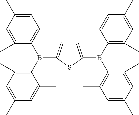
C1=C(B(C2=C(C)C=C(C)C=C2C)C2=C(C)C=C(C)C=C2C)SC(B(C2=C(C)C=C(C)C=C2C)C2=C(C)C=C(C)C=C2C)=C1
